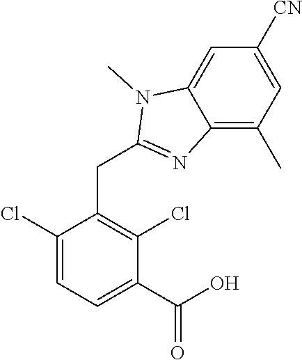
C1(Cl)=CC=C(C(=O)O)C(Cl)=C1CC1=NC2=C(C)C=C([CN])C=C2N1C
